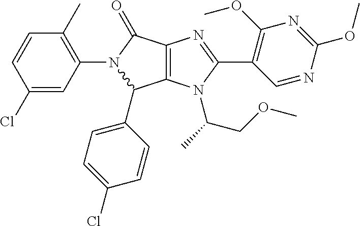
C12=C(N(C(C)COC)C(C3=C(OC)N=C(OC)N=C3)=N1)C(C1=CC=C(Cl)C=C1)N(C1=C(C)C=CC(Cl)=C1)C2=O
